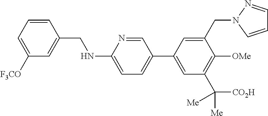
C1=CC(CNC2=CC=C(C3=CC(C([CO2H])([Me])[Me])=C([OMe])C(CN4C=CC=N4)=C3)C=N2)=CC([F3CO])=C1
